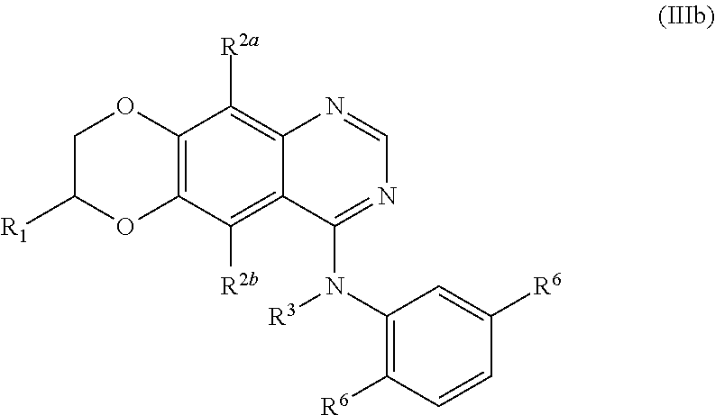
C12=C(C([R2b])=C3C(=C1[R2a])N=CN=C3N(C1=C([R6])C=CC([R6])=C1)[R3])OC([R1])CO2
